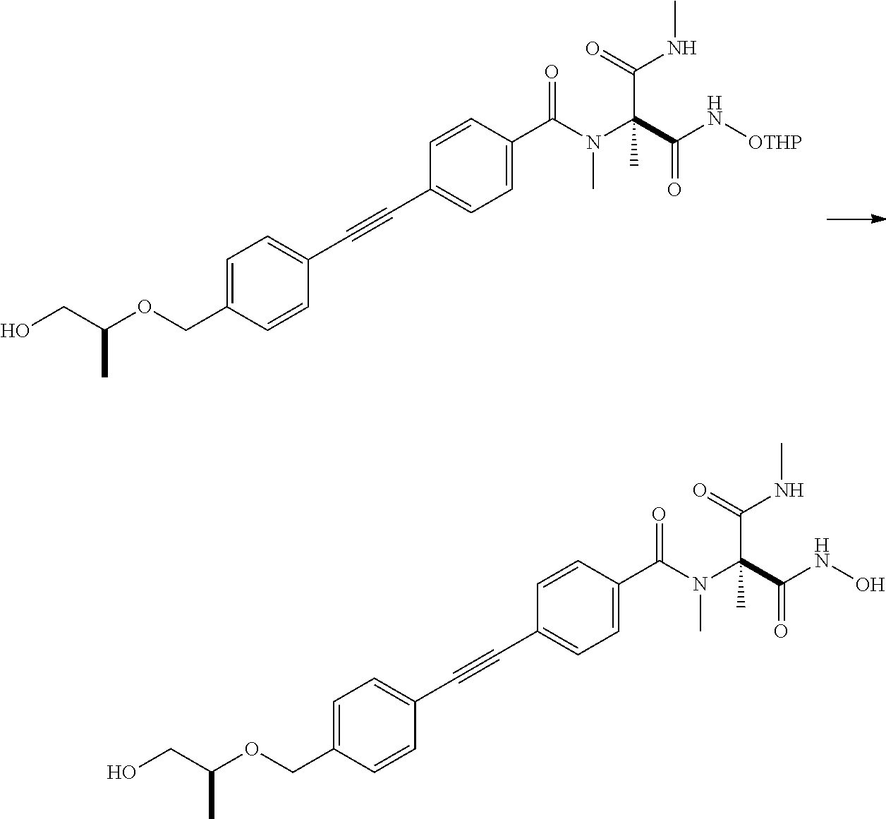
C1=CC(C#CC2=CC=C(COC(CO)C)C=C2)=CC=C1C(N(C)C(C(=O)N[OTHP])(C(=O)NC)C)=O.C1=CC(C#CC2=CC=C(COC(CO)C)C=C2)=CC=C1C(N(C)C(C(=O)NO)(C(=O)NC)C)=O
